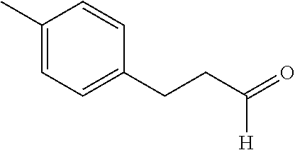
C1(C)=CC=C(CCC(=O)[H])C=C1
